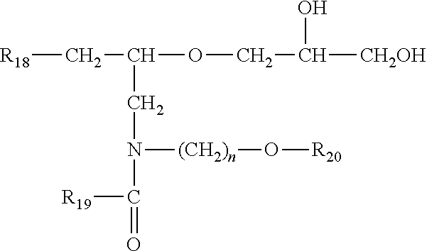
[R18]CC(OCC([CH2OH])O)CN([(CH2)n]O[R20])C(=O)[R19]
